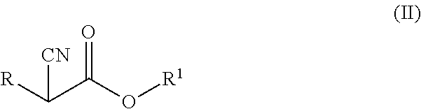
C(C(O[R1])=O)([R])[CN]
